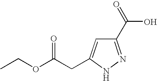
C1(C(=O)O)=NNC(CC(OCC)=O)=C1
